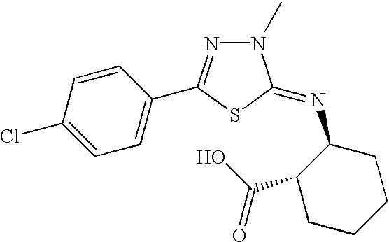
C1=C(Cl)C=CC(C2=NN(C)C(=NC3C(C(O)=O)CCCC3)S2)=C1
